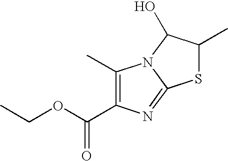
C1(C)=C(C(OCC)=O)N=C2N1C(O)C(C)S2
